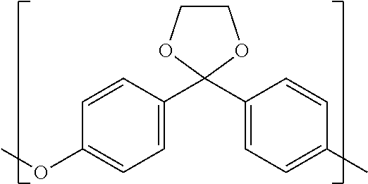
COC1=CC=C(C2(C3=CC=C(C)C=C3)OCCO2)C=C1
